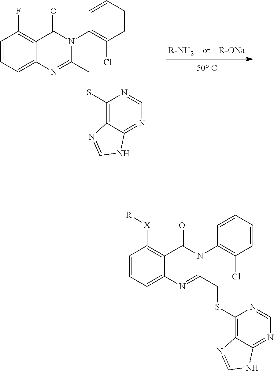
C1=CC=C2C(=C1[X][R])C(=O)N(C1=C(Cl)C=CC=C1)C(CSC1=C3C(=NC=N1)NC=N3)=N2.C1=CC=C2C(=C1F)C(=O)N(C1=C(Cl)C=CC=C1)C(CSC1=C3C(=NC=N1)NC=N3)=N2
